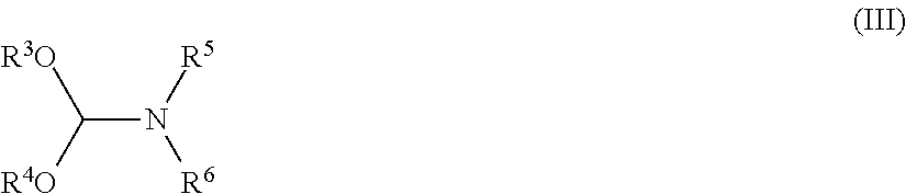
C(N([R5])[R6])([R4O])[R3O]
